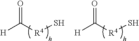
[H]C([R4]S)=O.[H]C([R4]S)=O
